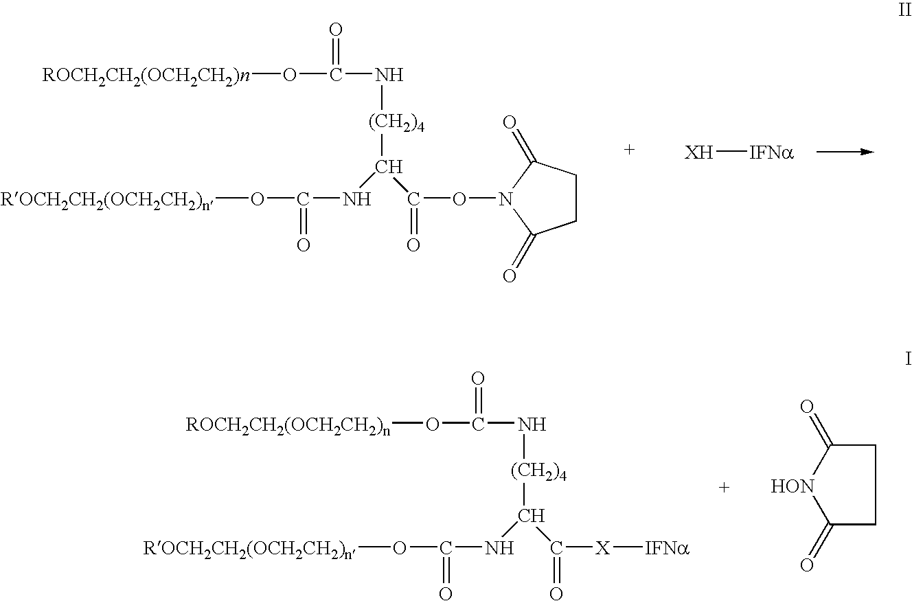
[XH][IFNa].[ROCH2CH2(OCH2CH2)n]OC(=O)NC(C(=O)ON1C(=O)CCC1=O)[(CH2)4]NC(O[ROCH2CH2(OCH2CH2)n])=O.[ROCH2CH2(OCH2CH2)n]OC(=O)NC(C(=O)[X][IFNa])[(CH2)4]NC(O[ROCH2CH2(OCH2CH2)n])=O.C1C(=O)[ HON]C(=O)C1
